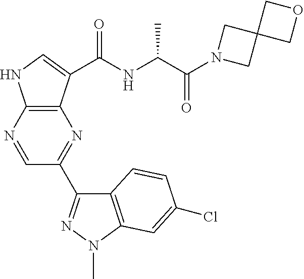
C1(C2=NN(C)C3=C2C=CC(Cl)=C3)=NC2=C(NC=C2C(NC(C(=O)N2CC3(C2)COC3)C)=O)N=C1
